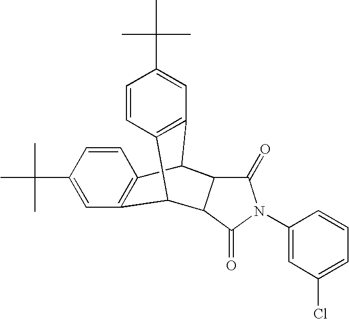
C12C3C(=O)N(C4=CC(Cl)=CC=C4)C(=O)C3C(C3=C1C=C(C(C)(C)C)C=C3)C1=C2C=CC(C(C)(C)C)=C1
